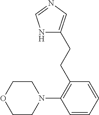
N1=CNC(CCC2=C(N3CCOCC3)C=CC=C2)=C1
